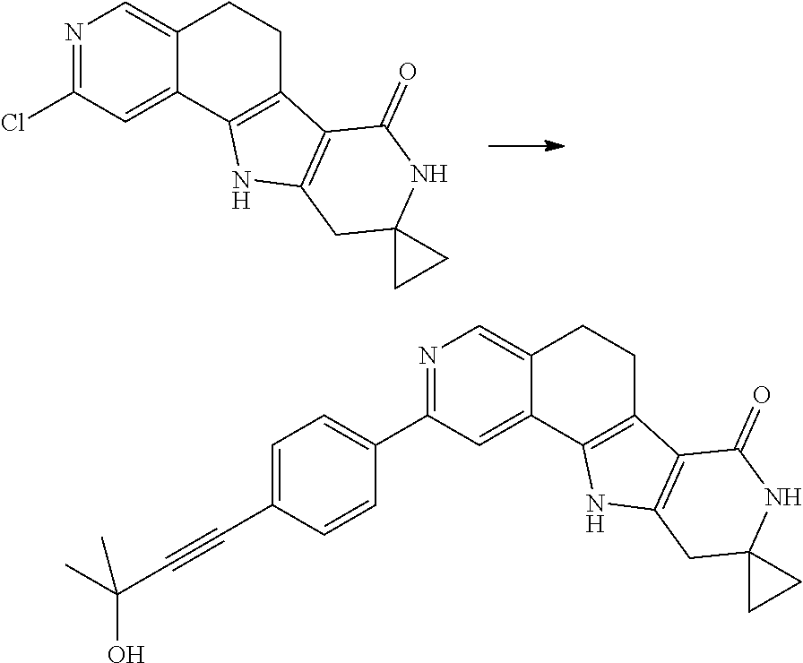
N1=C(Cl)C=C2C(=C1)CCC1=C2NC2=C1C(=O)NC1(C2)CC1.N1=C(C2=CC=C(C#CC(C)(O)C)C=C2)C=C2C(=C1)CCC1=C2NC2=C1C(=O)NC1(C2)CC1
